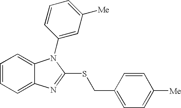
C1=CC=C2C(=C1)N(C1=CC([Me])=CC=C1)C(SCC1=CC=C([Me])C=C1)=N2
